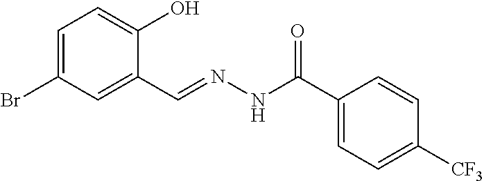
C1=C(Br)C=C(C=NNC(C2=CC=C([CF3])C=C2)=O)C(O)=C1
